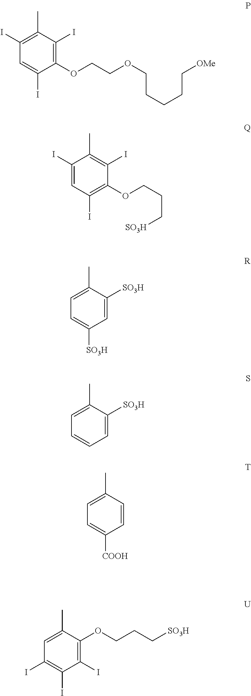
C1(I)=C(C)C(I)=C(OCCOCCCCC[OMe])C(I)=C1.C1(I)=CC(I)=C(OCCC[SO3H])C(I)=C1C.C1=C(C)C([SO3H])=CC([SO3H])=C1.C1=C(C)C([SO3H])=CC=C1.C1=C(C)C=CC([COOH])=C1.C1=C(C)C(OCCC[SO3H])=C(I)C(I)=C1I
